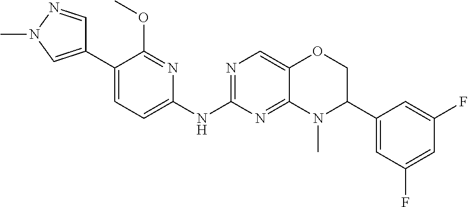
C1(C2=CN(C)N=C2)=CC=C(NC2=NC=C3C(=N2)N(C)C(C2=CC(F)=CC(F)=C2)CO3)N=C1OC
